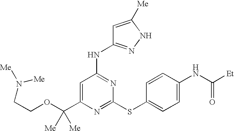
C1(C(OCCN([Me])[Me])([Me])[Me])=CC(NC2=NNC([Me])=C2)=NC(SC2=CC=C(NC(=O)[Et])C=C2)=N1
